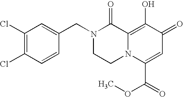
C1(Cl)=C(Cl)C=CC(CN2CCN3C(=C(O)C(=O)C=C3C(=O)OC)C2=O)=C1
